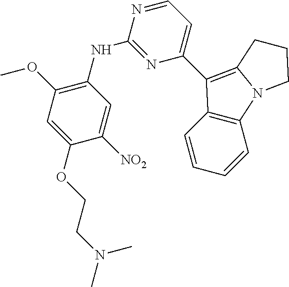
C1(NC2=NC(C3=C4N(C5=C3C=CC=C5)CCC4)=CC=N2)=C(OC)C=C(OCCN(C)C)C([NO2])=C1
